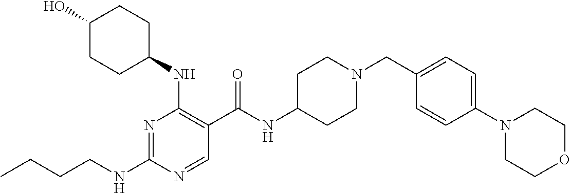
CCCCNC1=NC(NC2CCC(O)CC2)=C(C(NC2CCN(CC3=CC=C(N4CCOCC4)C=C3)CC2)=O)C=N1
